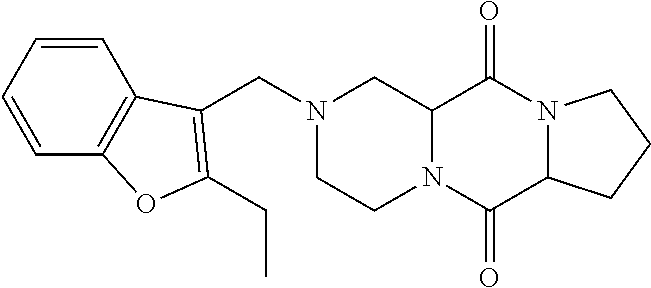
C12N(C(=O)C3N(C1=O)CCC3)CCN(CC1=C(CC)OC3=C1C=CC=C3)C2
